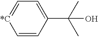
C1=CC(C(C)(C)O)=CC=[*C]1
